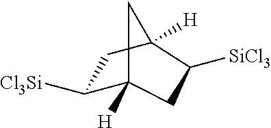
C1([Cl3Si])C2([H])CC([SiCl3])C([H])(C1)C2
